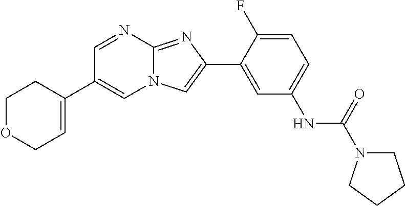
C1=NC2=NC(C3=CC(NC(=O)N4CCCC4)=CC=C3F)=CN2C=C1C1=CCOCC1
